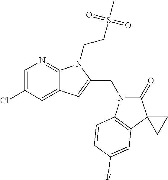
C1=C(Cl)C=C2C(=N1)N(CCS(C)(=O)=O)C(CN1C(=O)C3(C4=C1C=CC(F)=C4)CC3)=C2
